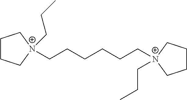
C1CC[N+](CCC)(CCCCCC[N+]2(CCC)CCCC2)C1
